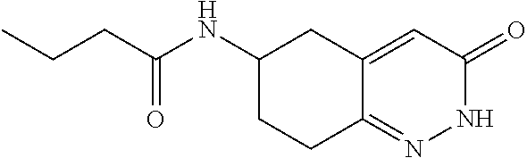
C(C(NC1CCC2=NNC(=O)C=C2C1)=O)CC
